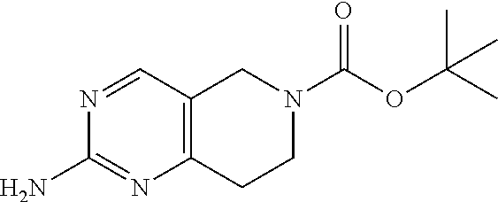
N1=CC2=C(N=C1N)CCN(C(OC(C)(C)C)=O)C2
